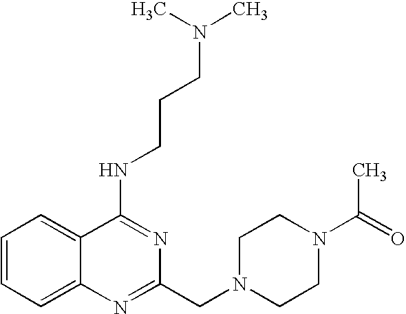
C1=CC=C2C(=C1)C(NCCCN(C)C)=NC(CN1CCN(C(C)=O)CC1)=N2
